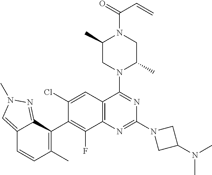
C12=C(C=C(Cl)C(C3=C(C)C=CC4=CN(C)N=C34)=C1F)C(N1C(C)CN(C(=O)C=C)C(C)C1)=NC(N1CC(N(C)C)C1)=N2
